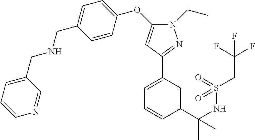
C1=C(C(NS(CC(F)(F)F)(=O)=O)(C)C)C=CC=C1C1=NN(CC)C(OC2=CC=C(CNCC3=CC=CN=C3)C=C2)=C1
